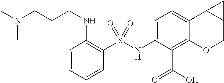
C1=C(NS(C2=C(NCCCN(C)C)C=CC=C2)(=O)=O)C(C(O)=O)=C2C(=C1)C1C(CO2)C1
